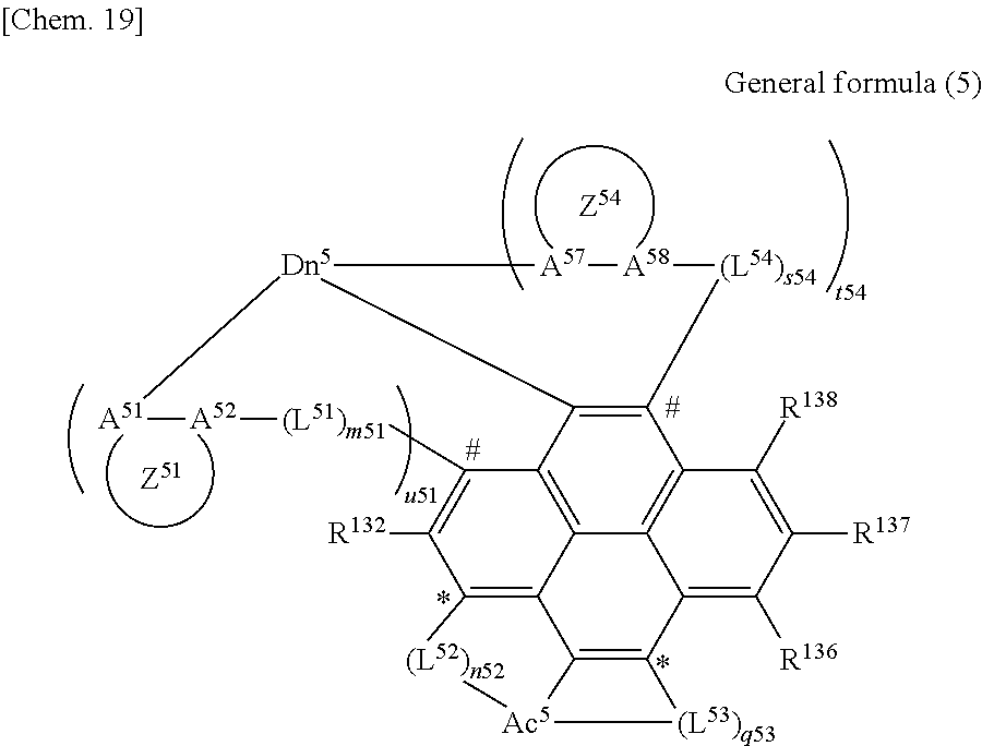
C12=C3C4=C5C6=C1C([R138])=C([R137])C([R136])=C6C1=C6C5=C(C([R132])=C4[(L51)m51][A52][A51][Dn5]3[A57][A58][(L54)s54]2)[(L52)n52][Ac5]6[(L53)q53]1
